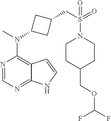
N1=CN=C2C(=C1N(C)C1CC(CS(=O)(N3CCC(COC(F)F)CC3)=O)C1)C=CN2
